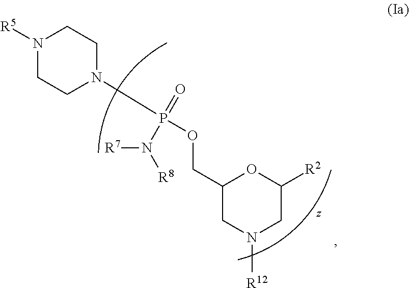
N1([R5])CCN(P(OCC2CN([R12])CC([R2])O2)(=O)N([R7])[R8])CC1
